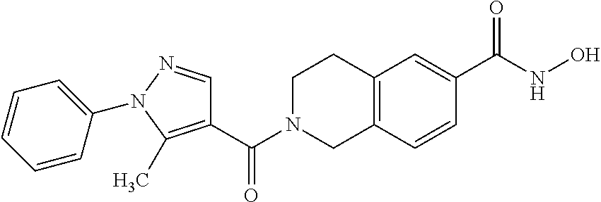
C1(C(N2CC3=C(CC2)C=C(C(NO)=O)C=C3)=O)=C(C)N(C2=CC=CC=C2)N=C1
